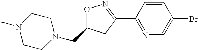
O1N=C(C2=NC=C(Br)C=C2)CC1CN1CCN(C)CC1
